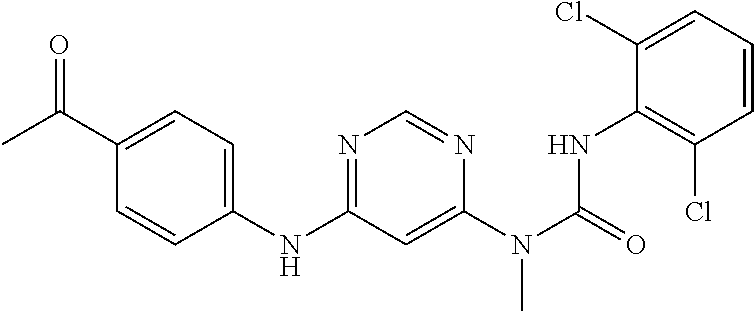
C1(NC2=NC=NC(N(C(NC3=C(Cl)C=CC=C3Cl)=O)C)=C2)=CC=C(C(C)=O)C=C1
